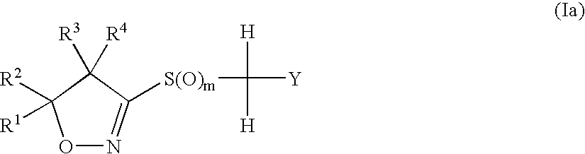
O1N=C([S(O)m]C([Y])([H])[H])C([R4])([R3])C1([R2])[R1]
